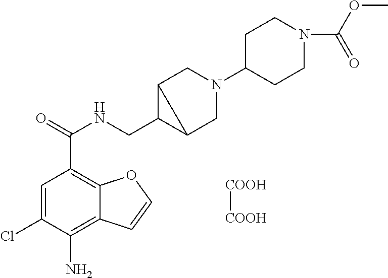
C1=C(Cl)C(N)=C2C(=C1C(=O)NCC1C3CN(C4CCN(C(OC)=O)CC4)CC13)OC=C2.[COOH][COOH]
